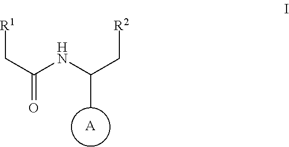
[A].C(C(NC(C[R2])C)=O)[R1]
